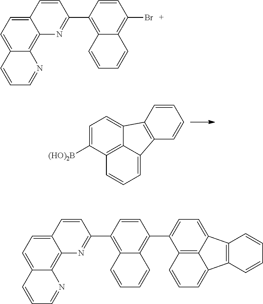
C1=C([(HO)2B])C2=C3C(=C1)C1=C(C3=CC=C2)C=CC=C1.C1=CC(C2=NC3=C4C(=CC=C3C=C2)C=CC=N4)=C2C(=C1Br)C=CC=C2.C1=CC(C2=NC3=C4C(=CC=C3C=C2)C=CC=N4)=C2C(=C1C1=CC=C3C4=C(C5=CC=CC1=C35)C=CC=C4)C=CC=C2
